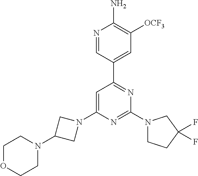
N1=CC(C2=NC(N3CCC(F)(F)C3)=NC(N3CC(N4CCOCC4)C3)=C2)=CC([OCF3])=C1N
